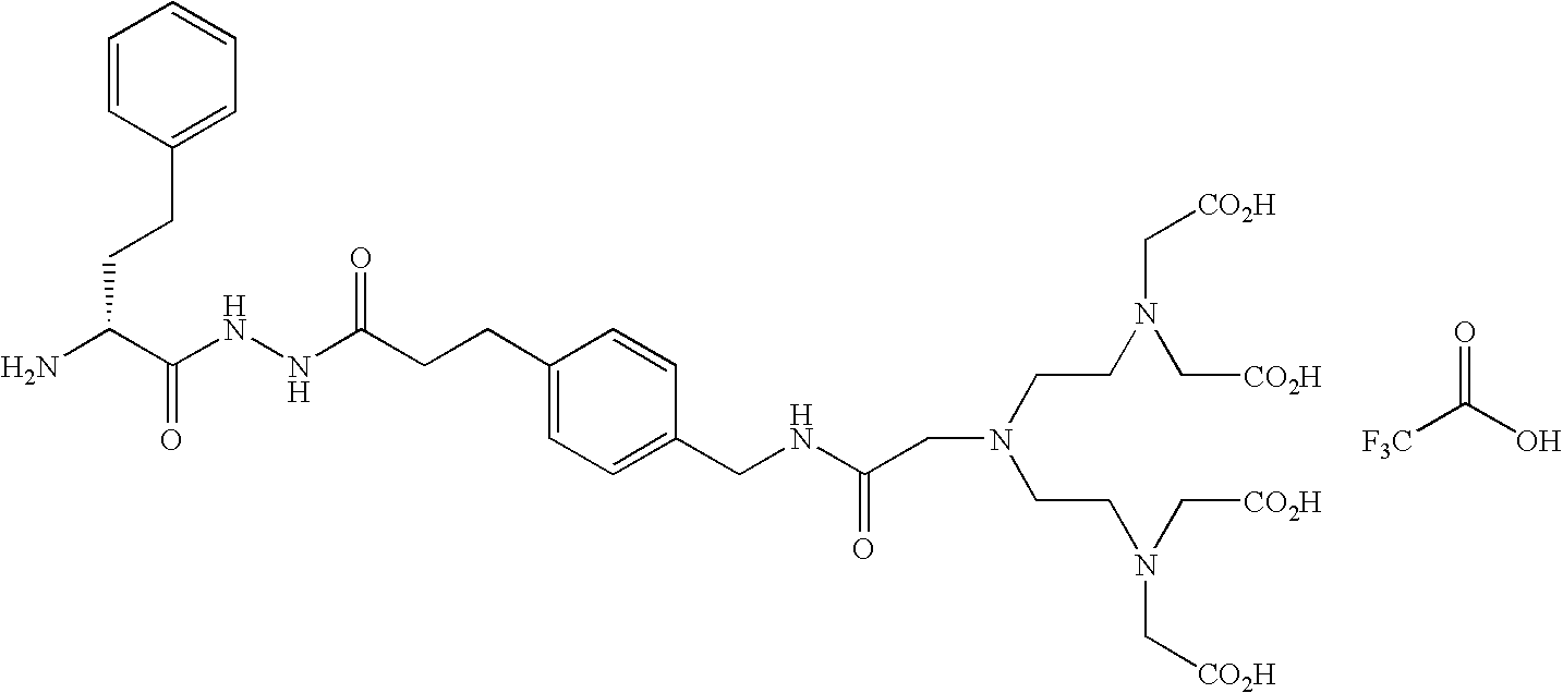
O=C(O)[F3C].C(C(N)C(NNC(=O)CCC1=CC=C(CNC(CN(CCN(C[CO2H])C[CO2H])CCN(C[CO2H])C[CO2H])=O)C=C1)=O)CC1=CC=CC=C1
